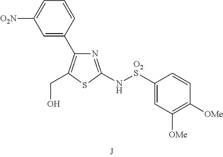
C1=CC(C2=C(CO)SC(N[O2S]C3=CC([OMe])=C([OMe])C=C3)=N2)=CC([O2N])=C1
